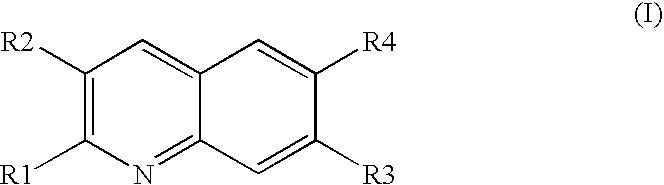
C1([R2])=C([R1])N=C2C(=C1)C=C([R4])C([R3])=C2
